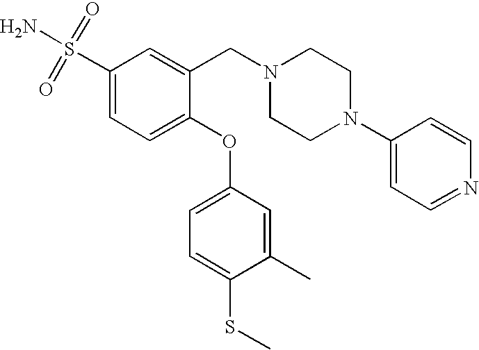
C1(S(=O)(=O)N)=CC=C(OC2=CC=C(SC)C(C)=C2)C(CN2CCN(C3=CC=NC=C3)CC2)=C1
